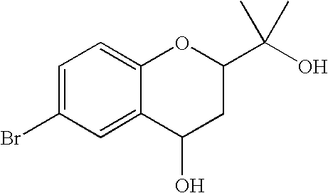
BrC1=CC=C2C(=C1)C(O)CC(C(O)(C)C)O2
